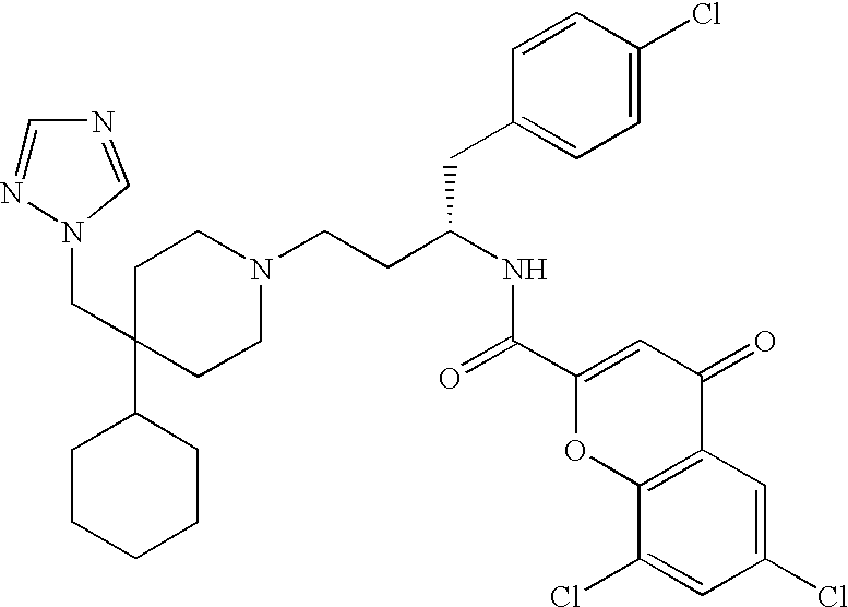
C1CCCCC1C1(CN2N=CN=C2)CCN(CCC(NC(=O)C2=CC(=O)C3=C(O2)C(Cl)=CC(Cl)=C3)CC2=CC=C(Cl)C=C2)CC1
